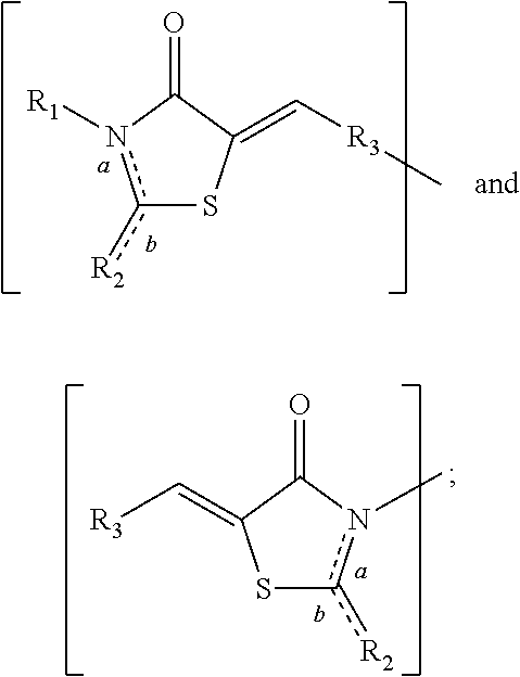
S1c([R2])n(C)C(=O)C1=C[R3].c1([R2])n([R1])C(=O)C(=C[R3]C)S1
